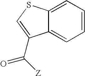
C12=CC=CC=C1SC=C2C([Z])=O
